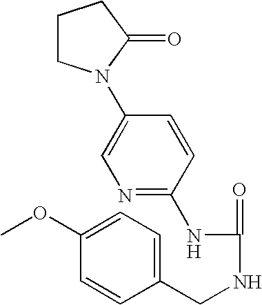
C1CN(C2=CN=C(NC(NCC3=CC=C(OC)C=C3)=O)C=C2)C(=O)C1
